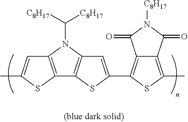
C12=C(SC(C)=C1)C1=C(N2C([C8H17])[C8H17])C=C(C2=C3C(=C(C)S2)C(=O)N([C8H17])C3=O)S1
